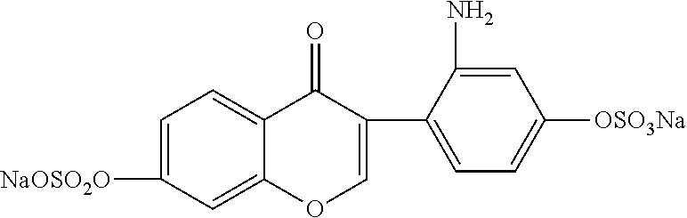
C1=C([NaOSO2O])C=C2C(=C1)C(=O)C(C1=CC=C([OSO3Na])C=C1N)=CO2
